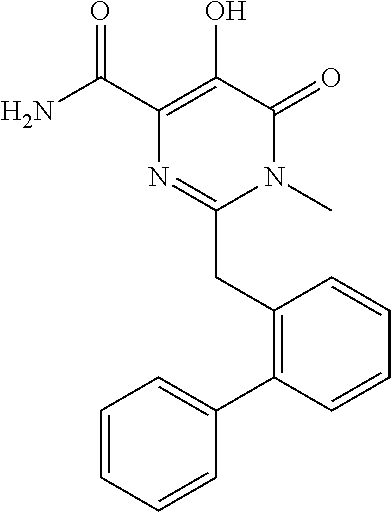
N1(C)C(=O)C(O)=C(C(N)=O)N=C1CC1=C(C2=CC=CC=C2)C=CC=C1
